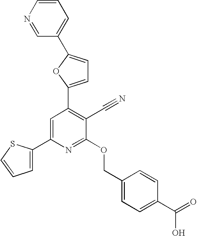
C1=C(C2=CC(C3=CC=C(C4=CC=CN=C4)O3)=C(C#N)C(OCC3=CC=C(C(=O)O)C=C3)=N2)SC=C1
